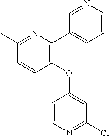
C1=CC(OC2=CC(Cl)=NC=C2)=C(C2=CC=CN=C2)N=C1C
